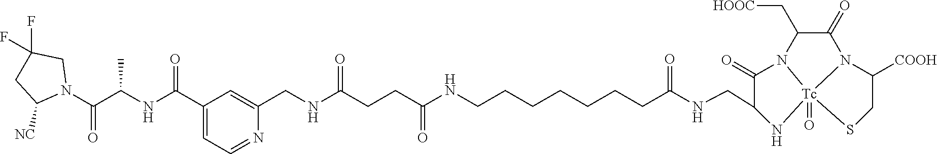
C1(C(NC(C(N2CC(F)(F)CC2[NC])=O)C)=O)=CC=NC(CNC(CCC(NCCCCCCCC(NCC2C(=O)N3[Tc]4(=O)(N(C(=O)C3C[HOOC])C([COOH])CS4)N2)=O)=O)=O)=C1
